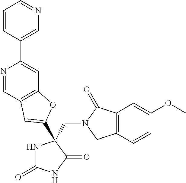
C(N1CC2=C(C1=O)C=C(OC)C=C2)C1(C2=CC3=C(C=C(C4=CN=CC=C4)N=C3)O2)NC(=O)NC1=O
